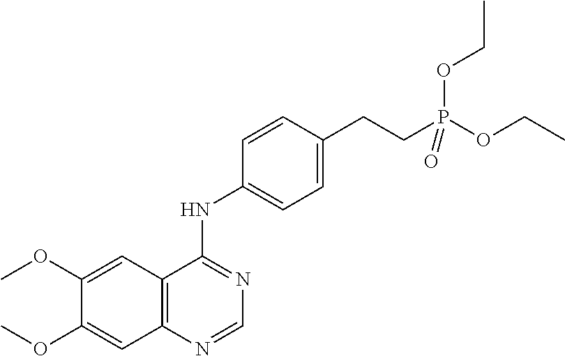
C1=NC2=C(C=C(OC)C(OC)=C2)C(NC2=CC=C(CCP(OCC)(OCC)=O)C=C2)=N1
